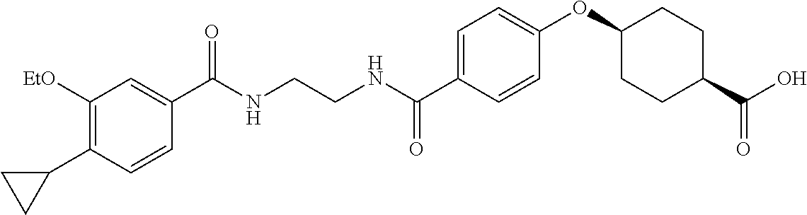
C1(C(NCCNC(C2=CC=C(OC3CCC(C(O)=O)CC3)C=C2)=O)=O)=CC([EtO])=C(C2CC2)C=C1
